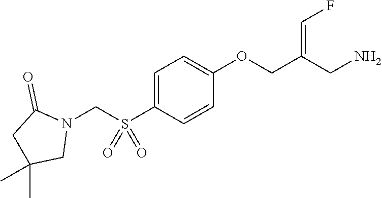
C1=C(S(CN2C(=O)CC(C)(C)C2)(=O)=O)C=CC(OCC(CN)=CF)=C1
